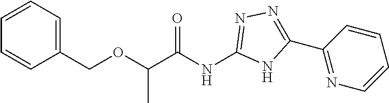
C(OC(C(NC1=NN=C(C2=NC=CC=C2)N1)=O)C)C1=CC=CC=C1
